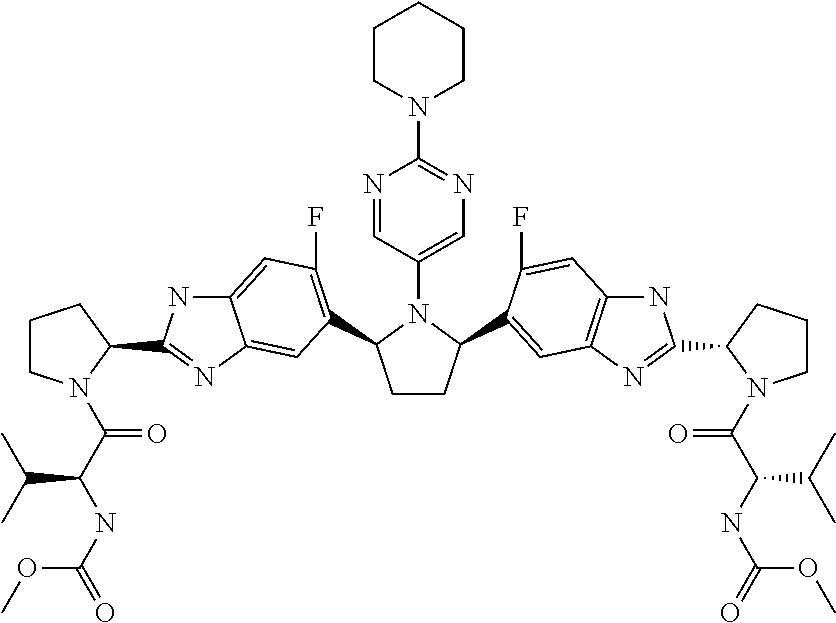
C12=CC(F)=C(C3CCC(C4=CC5=C(NC(C6CCCN6C(C(C(C)C)NC(OC)=O)=O)=N5)C=C4F)N3C3=CN=C(N4CCCCC4)N=C3)C=C1N=C(C1CCCN1C(C(C(C)C)NC(OC)=O)=O)N2
